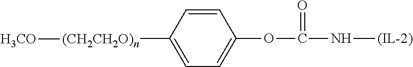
[(CH2CH2O)n](C1=CC=C(OC(N[(IL-2)])=O)C=C1)[H3CO]
